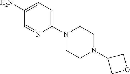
C1(N2CCN(C3COC3)CC2)=CC=C(N)C=N1
